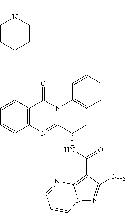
N(C(C1=NC2=C(C(=O)N1C1=CC=CC=C1)C(C#CC1CCN(C)CC1)=CC=C2)C)C(C1=C2N(N=C1N)C=CC=N2)=O
